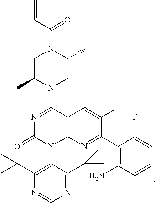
C12=C(N=C(C3=C(N)C=CC=C3F)C(F)=C1)N(C1=C(C(C)C)N=CN=C1C(C)C)C(=O)N=C2N1CC(C)N(C(C=C)=O)CC1C
